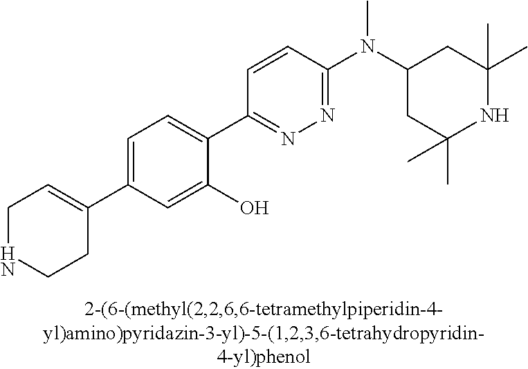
C1NCCC(C2=CC=C(C3=NN=C(N(C4CC(C)(C)NC(C)(C)C4)C)C=C3)C(O)=C2)=C1
